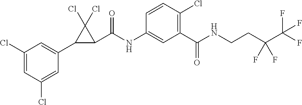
C1(Cl)=CC(Cl)=CC(C2C(C(NC3=CC(C(NCCC(C(F)(F)F)(F)F)=O)=C(Cl)C=C3)=O)C2(Cl)Cl)=C1
